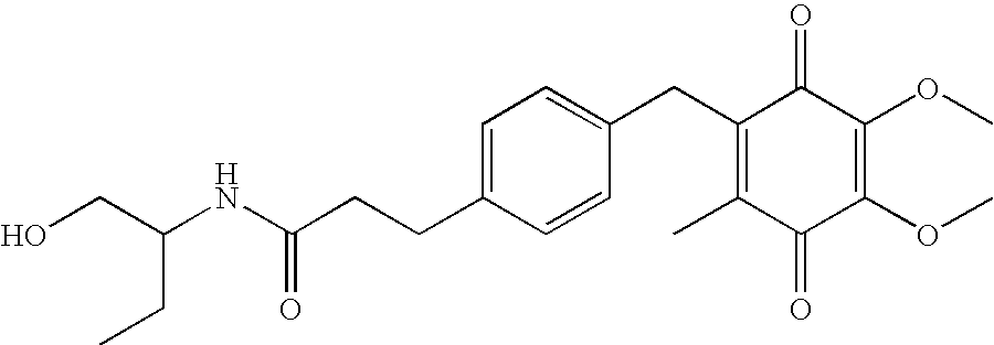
C1(=O)C(C)=C(CC2=CC=C(CCC(=O)NC(CO)CC)C=C2)C(=O)C(OC)=C1OC
